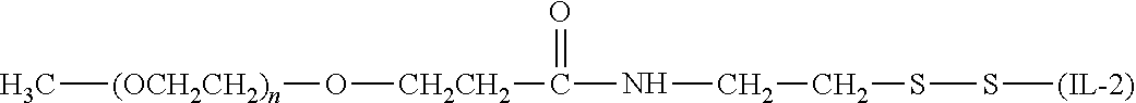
[(OCH2CH2)n](C)O[CH2CH2]C(NCCSS[(IL-2)])=O
